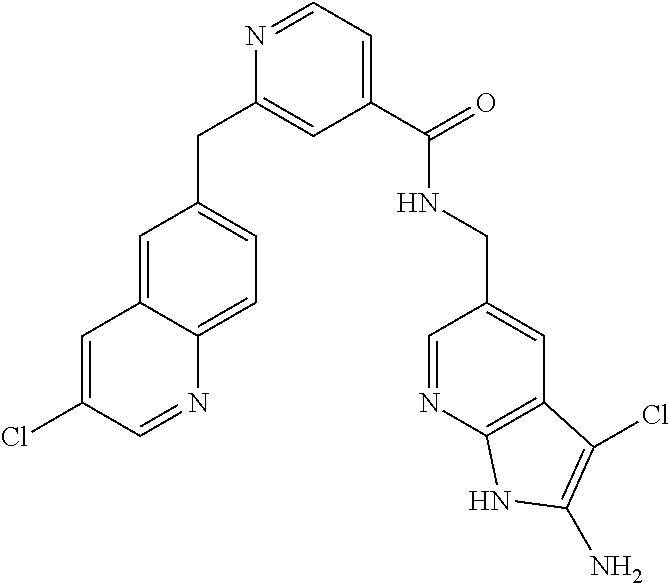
C1=NC(CC2=CC=C3C(=C2)C=C(Cl)C=N3)=CC(C(NCC2=CC3=C(N=C2)NC(N)=C3Cl)=O)=C1
